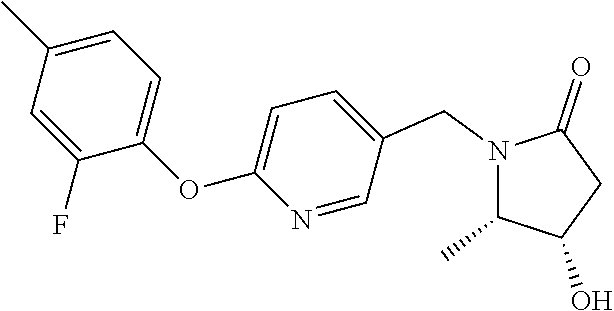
N1(CC2=CC=C(OC3=CC=C(C)C=C3F)N=C2)C(C)C(O)CC1=O
